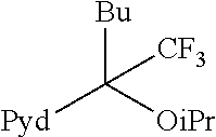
[Bu]C([OiPr])([Pyd])[CF3]
